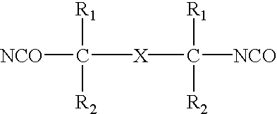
[NCO]C([X]C([NCO])([R2])[R1])([R2])[R1]
